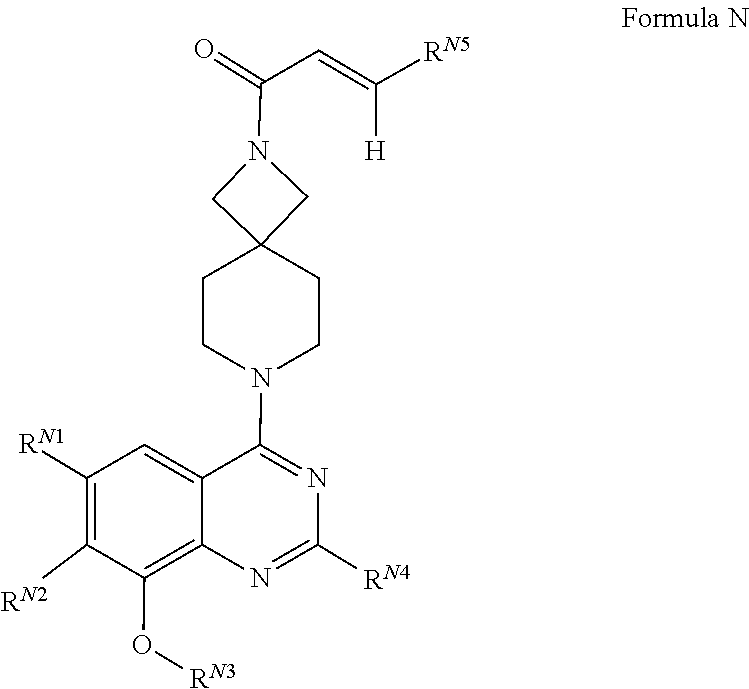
C1([RN4])=NC2=C(O[RN3])C([RN2])=C([RN1])C=C2C(N2CCC3(CC2)CN(C(C=C([RN5])[H])=O)C3)=N1
